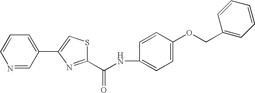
C1=CC=C(C2=CSC(C(NC3=CC=C(OCC4=CC=CC=C4)C=C3)=O)=N2)C=N1
